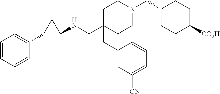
C1C(CC2=CC([CN])=CC=C2)(CNC2CC2C2=CC=CC=C2)CCN(CC2CCC([CO2H])CC2)C1
